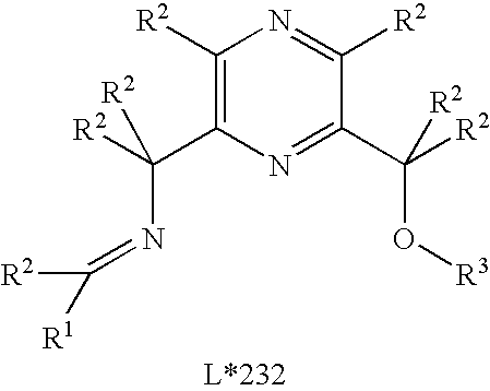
C1([R2])=C(C([R2])(N=C([R2])[R1])[R2])N=C(C([R2])(O[R3])[R2])C([R2])=N1
